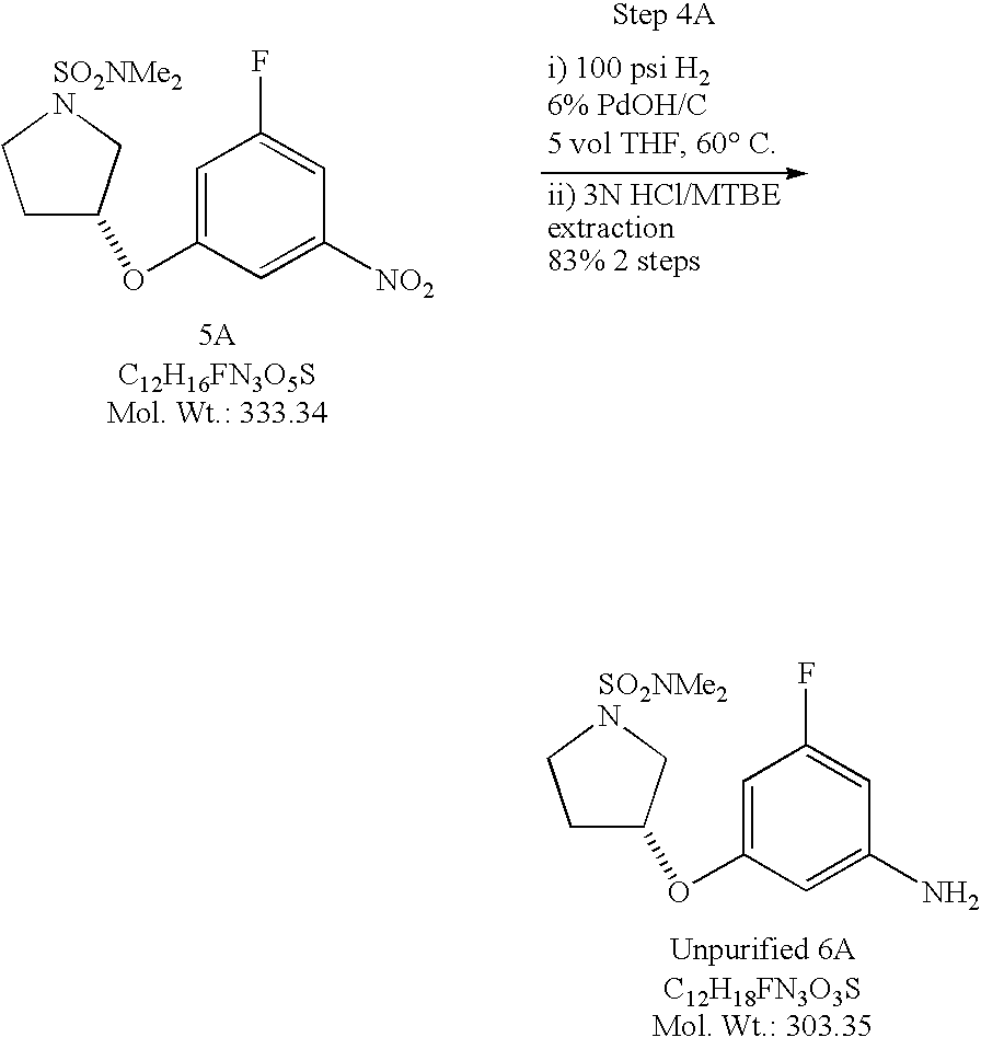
C1C(OC2=CC(F)=CC(N)=C2)C[SO2NMe2N]C1.C1C(OC2=CC(F)=CC([NO2])=C2)C[SO2NMe2N]C1
